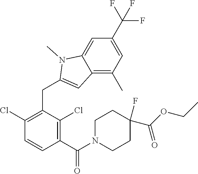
C1(Cl)=C(CC2=CC3=C(C)C=C(C(F)(F)F)C=C3N2C)C(Cl)=C(C(N2CCC(C(OCC)=O)(F)CC2)=O)C=C1
